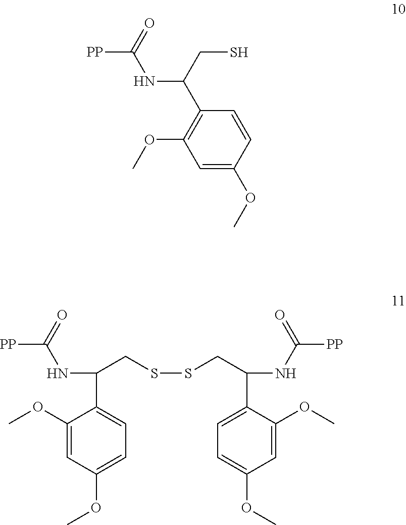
C1=C(OC)C=CC(C(CS)NC([PP])=O)=C1OC.C1(OC)=CC(OC)=CC=C1C(NC([PP])=O)CSSCC(NC([PP])=O)C1=CC=C(OC)C=C1OC
